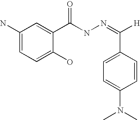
C1(N)=CC=C(O)C(C(=O)NN=C(C2=CC=C(N(C)C)C=C2)[H])=C1
